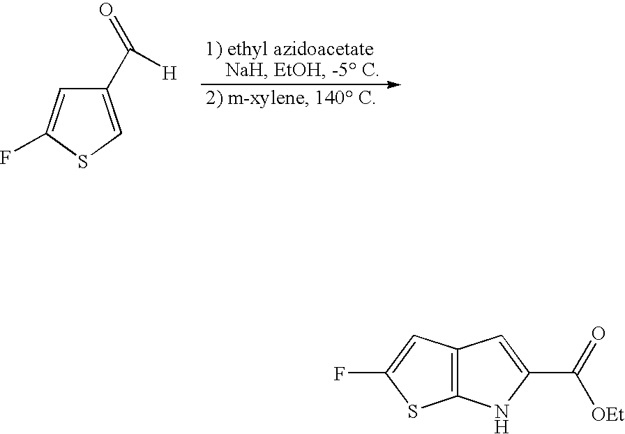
C1(C(=O)[H])=CSC(F)=C1.C12=C(C=C(F)S1)C=C(C(=O)[OEt])N2
